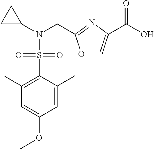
C1(N(S(C2=C(C)C=C(OC)C=C2C)(=O)=O)CC2=NC(C(O)=O)=CO2)CC1
